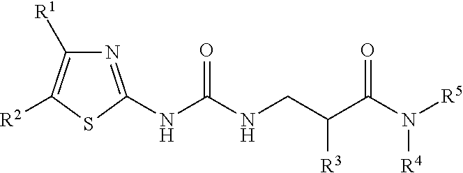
N1=C(NC(NCC(C(N([R5])[R4])=O)[R3])=O)SC([R2])=C1[R1]
